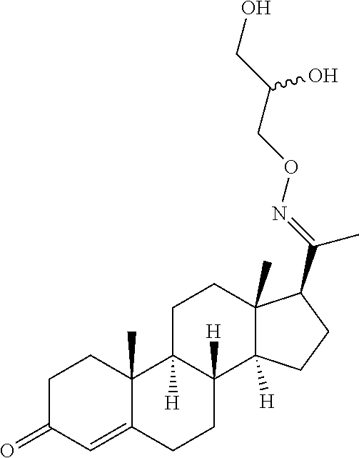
C1=C2C(C)(CCC1=O)C1([H])C([H])(CC2)C2([H])C(C)(CC1)C(C(C)=NOCC(O)CO)CC2
